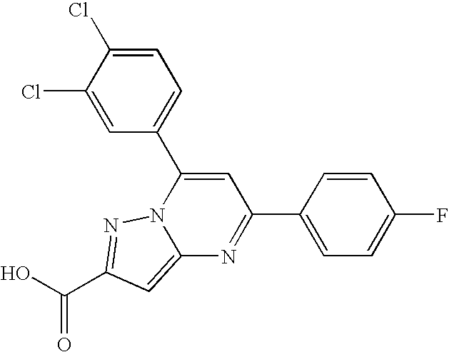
O=C(O)C1=NN2C(=C1)N=C(C1=CC=C(F)C=C1)C=C2C1=CC=C(Cl)C(Cl)=C1
